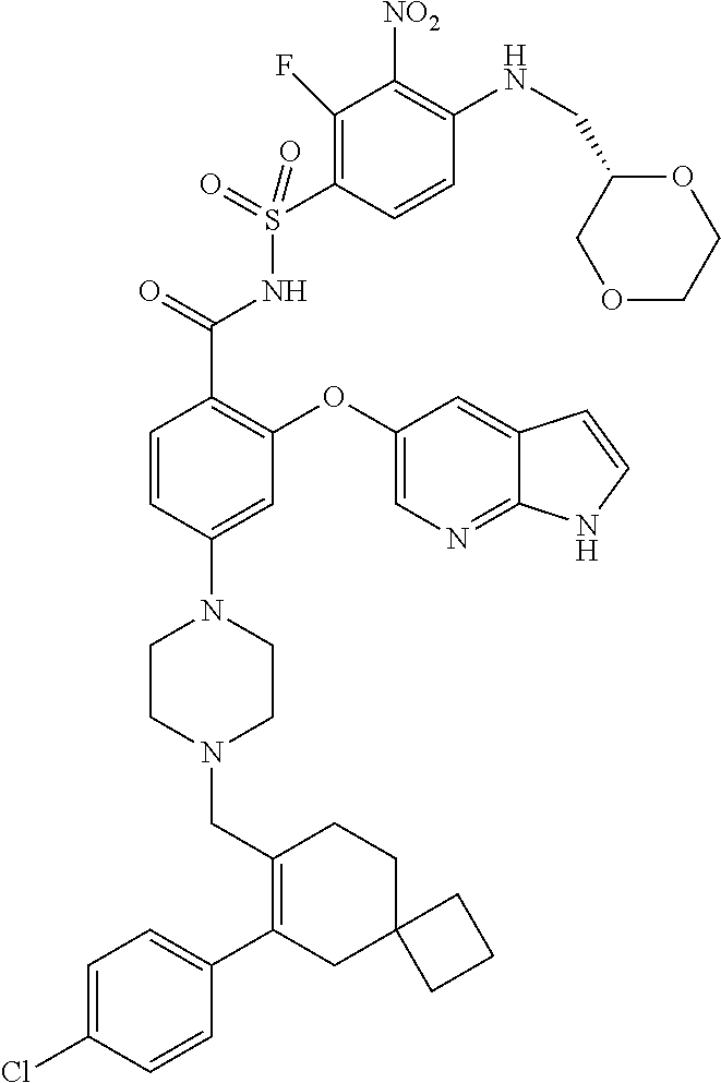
C1=CC(N2CCN(CC3=C(C4=CC=C(Cl)C=C4)CC4(CC3)CCC4)CC2)=CC(OC2=CN=C3C(=C2)C=CN3)=C1C(=O)NS(=O)(=O)C1=C(F)C([NO2])=C(NCC2COCCO2)C=C1
